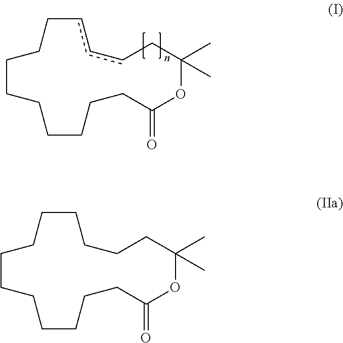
C1CCCCCCC(=O)OC(C)(C)CcccCC1.C1CCCCCCC(=O)OC(C)(C)CCCCCC1
